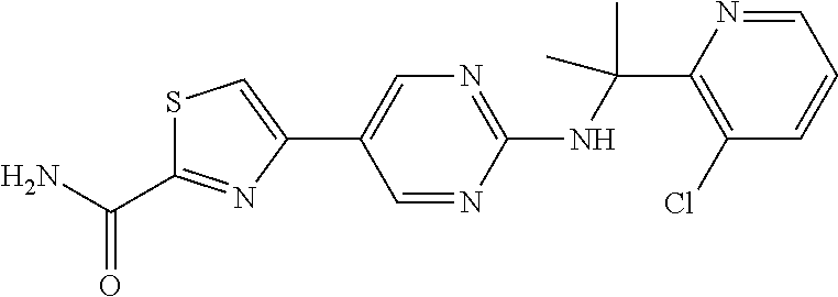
C1(NC(C2=C(Cl)C=CC=N2)(C)C)=NC=C(C2=CSC(C(N)=O)=N2)C=N1
